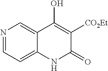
N1=CC=C2C(=C1)C(O)=C([CO2Et])C(=O)N2
